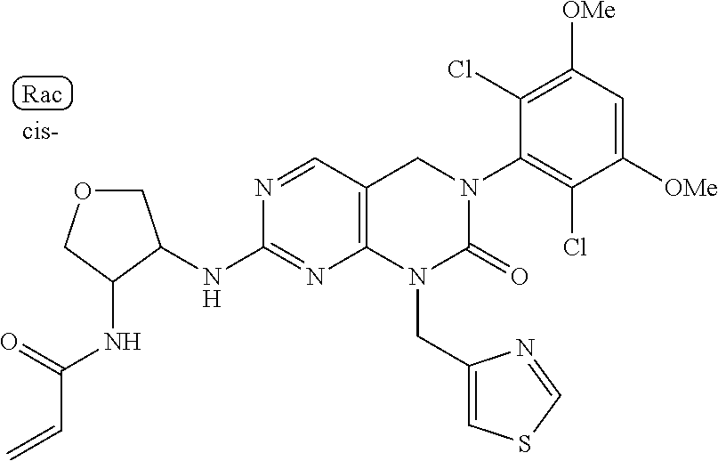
C1([OMe])=C(Cl)C(N2CC3=C(N(CC4=CSC=N4)C2=O)N=C(NC2C(NC(C=C)=O)COC2)N=C3)=C(Cl)C([OMe])=C1
